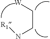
[W]CCN[R1]
